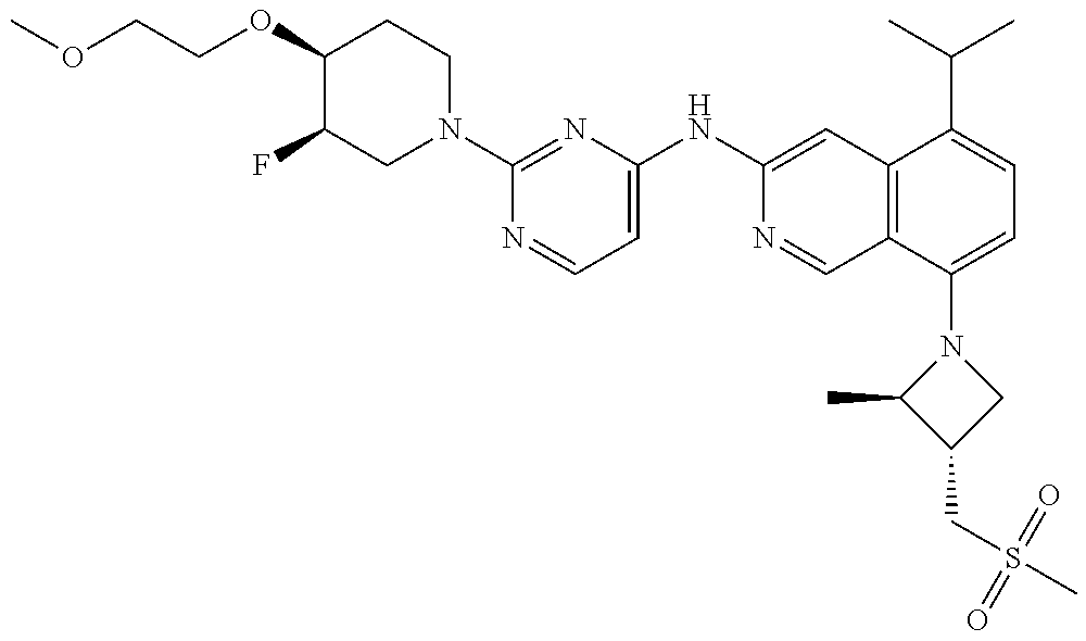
COCCOC1C(F)CN(C2=NC(NC3=CC4=C(C=N3)C(N3C(C)C(CS(C)(=O)=O)C3)=CC=C4C(C)C)=CC=N2)CC1
